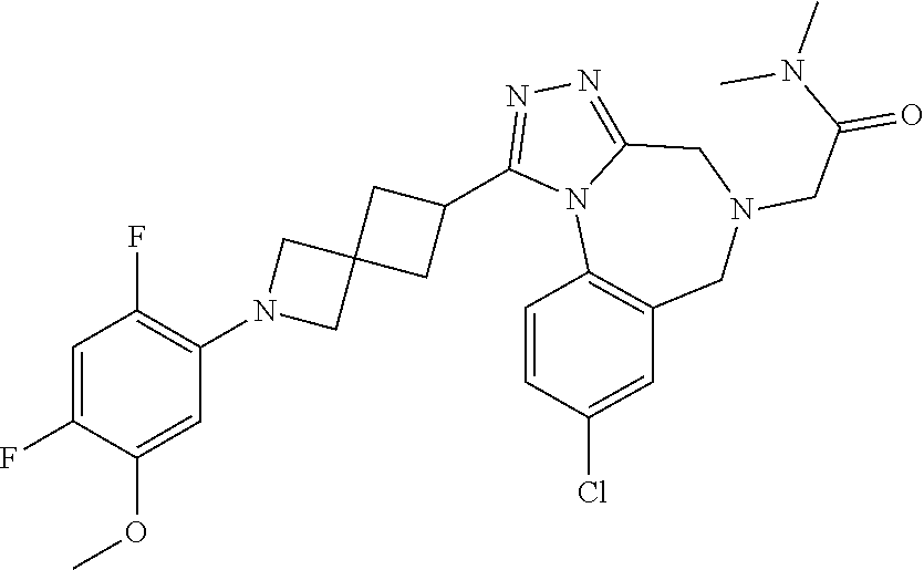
C1=C(F)C(OC)=CC(N2CC3(C2)CC(C2=NN=C4N2C2=C(CN(CC(=O)N(C)C)C4)C=C(Cl)C=C2)C3)=C1F
